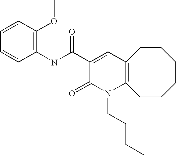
C1(NC(C2=CC3=C(N(CCCC)C2=O)CCCCCC3)=O)=C(OC)C=CC=C1
